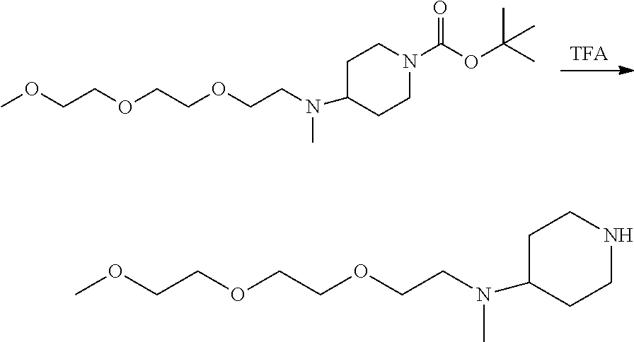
[TFA].C1CN(C(OC(C)(C)C)=O)CCC1N(C)CCOCCOCCOC.C1CNCCC1N(C)CCOCCOCCOC
